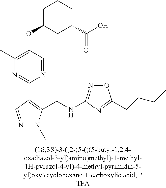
N1=CC(C2=NC(C)=C(OC3CC(C(O)=O)CCC3)C=N2)=C(CNC2=NOC(CCCC)=N2)N1C
